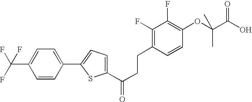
C1(C(CCC2=C(F)C(F)=C(OC(C(O)=O)(C)C)C=C2)=O)=CC=C(C2=CC=C(C(F)(F)F)C=C2)S1
